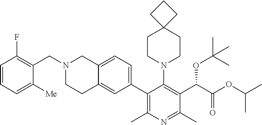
C12=CC=C(C3=C(C)N=C(C)C(C(C(OC(C)C)=O)OC(C)(C)C)=C3N3CCC4(CC3)CCC4)C=C1CCN(CC1=C(F)C=CC=C1[Me])C2
